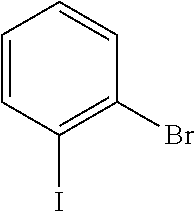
C1=CC(I)=C(Br)C=C1
